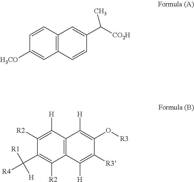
C12=C(C=C([H3CO])C=C1)C=CC(C([CO2H])C)=C2.C12=C(C([R2])=C(C([R4])([R1])[H])C([R2])=C1[H])C([H])=C([R3])C(O[R3])=C2[H]
